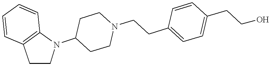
C1CN(C2CCN(CCC3=CC=C(CCO)C=C3)CC2)C2=C1C=CC=C2
